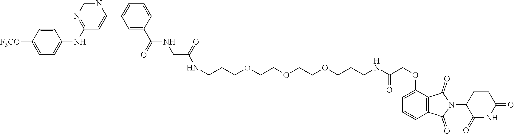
C1(OCC(NCCCOCCOCCOCCCNC(CNC(C2=CC(C3=CC(NC4=CC=C([F3CO])C=C4)=NC=N3)=CC=C2)=O)=O)=O)=CC=CC2=C1C(=O)N(C1C(=O)NC(=O)CC1)C2=O
